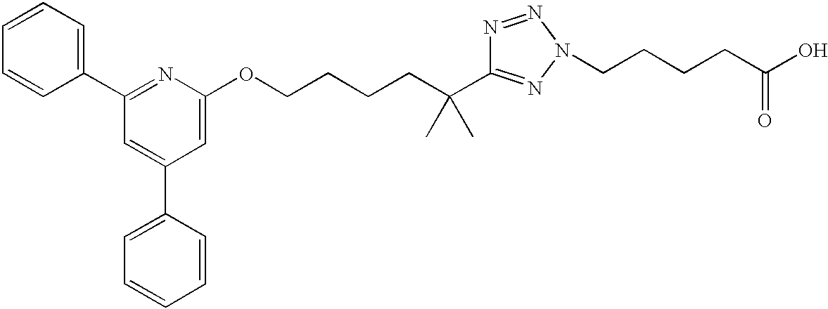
C1=CC=CC(C2=NC(OCCCCC(C)(C)C3=NN(CCCCC(O)=O)N=N3)=CC(C3=CC=CC=C3)=C2)=C1
